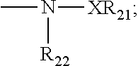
CN([XR21])[R22]
